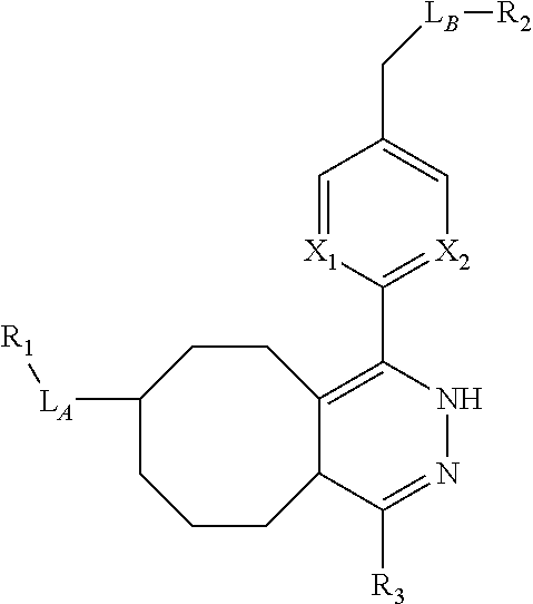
[LB]([R2])CC1=C[X2]=C(C2=C3C(C([R3])=NN2)CCCC([LA][R1])CC3)[X1]=C1
